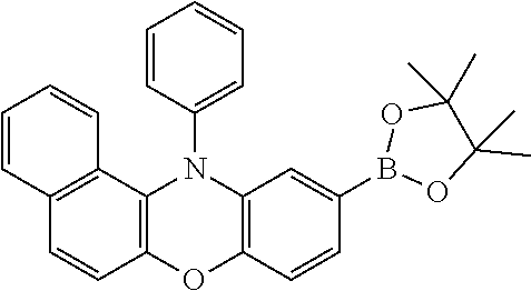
C1=CC2=C(C3=C1OC1=C(N3C3=CC=CC=C3)C=C(B3OC(C)(C)C(C)(C)O3)C=C1)C=CC=C2
